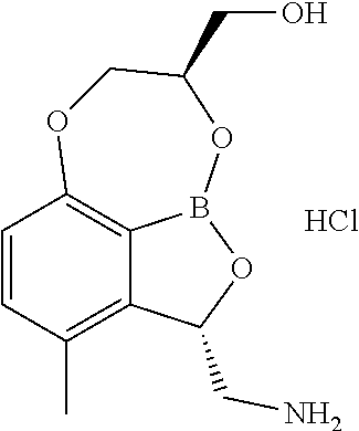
O1CC(CO)OB2OC(CN)C3=C(C)C=CC1=C32.Cl
